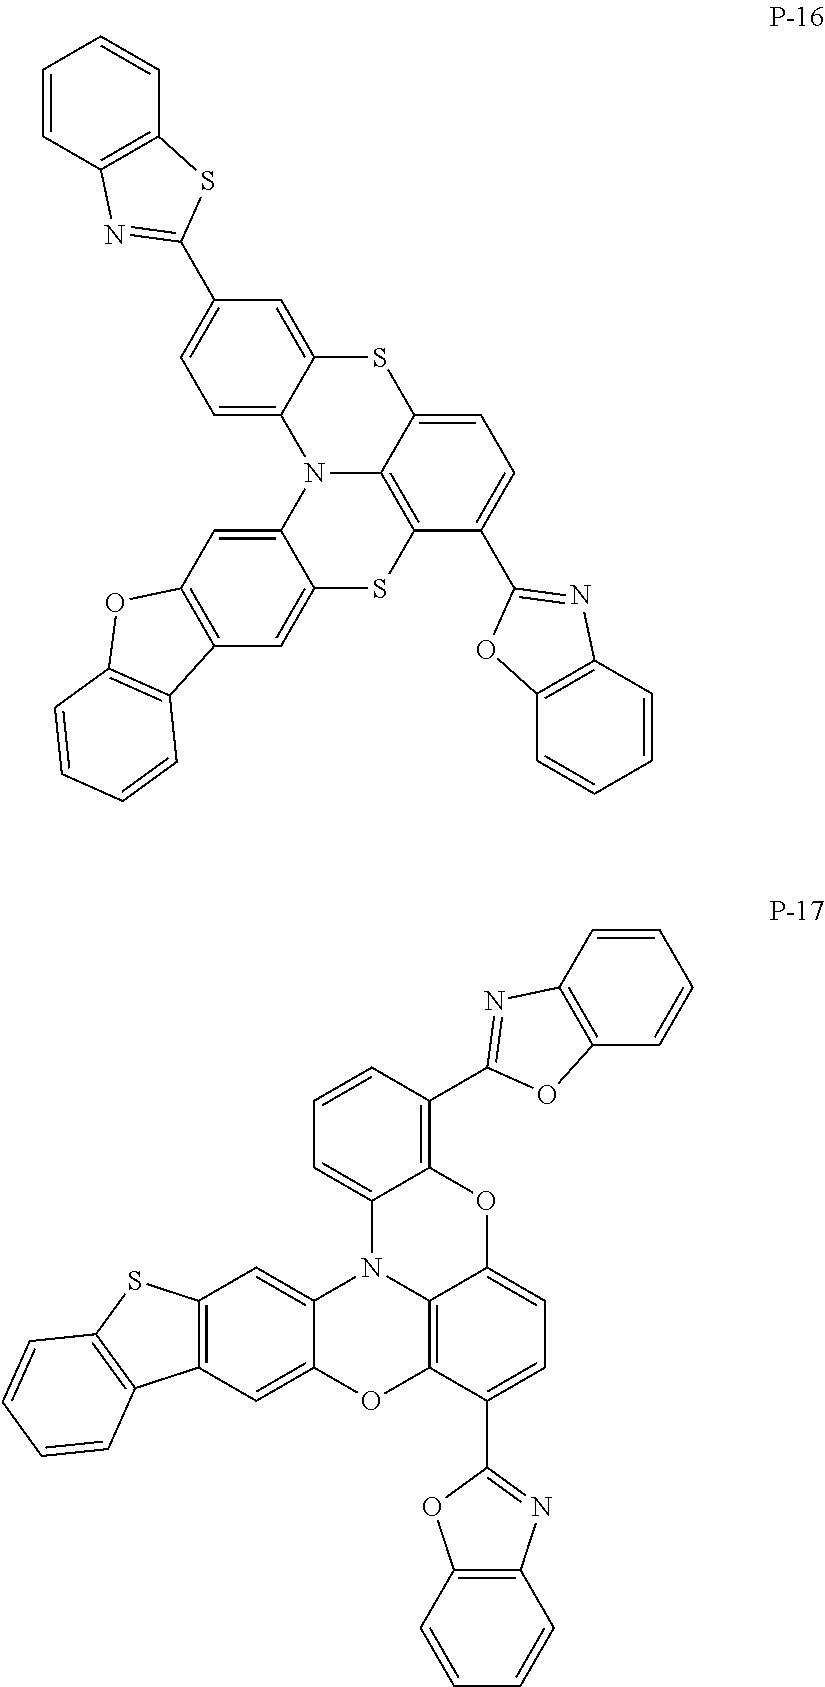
C1=CC2=C(C=C1)SC(C1=CC=C3C(=C1)SC1=CC=C(C4=NC5=C(O4)C=CC=C5)C4=C1N3C1=CC3=C(C=C1S4)C1=C(O3)C=CC=C1)=N2.C1=CC2=C(C=C1)OC(C1=C3C(=CC=C1)N1C4=C(C(C5=NC6=C(O5)C=CC=C6)=CC=C4O3)OC3=CC4=C(C=C13)SC1=C4C=CC=C1)=N2
